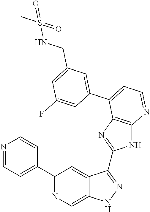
C1(C2=NC=C3C(=C2)C(C2=NC4=C(N2)N=CC=C4C2=CC(CNS(C)(=O)=O)=CC(F)=C2)=NN3)=CC=NC=C1
